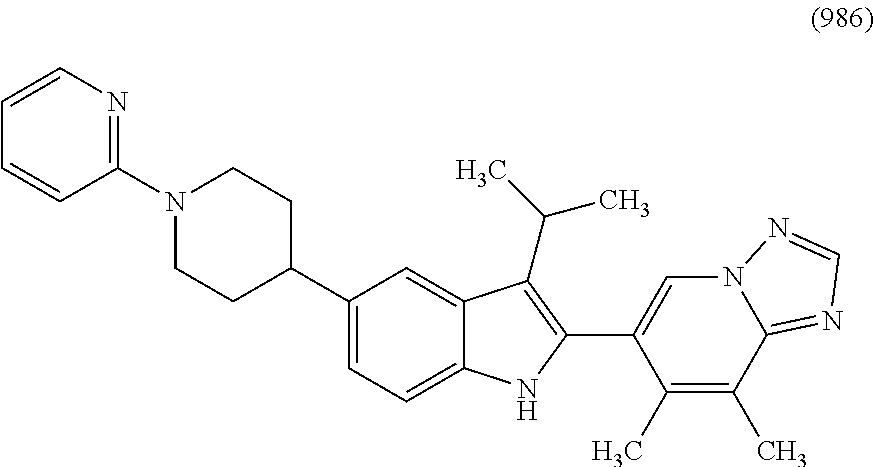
C1(C2CCN(C3=NC=CC=C3)CC2)=CC=C2C(=C1)C(C(C)C)=C(C1=CN3C(=NC=N3)C(C)=C1C)N2
